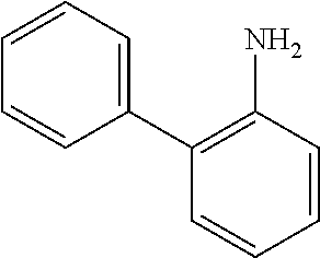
C1(C2=C(N)C=CC=C2)=CC=CC=C1
